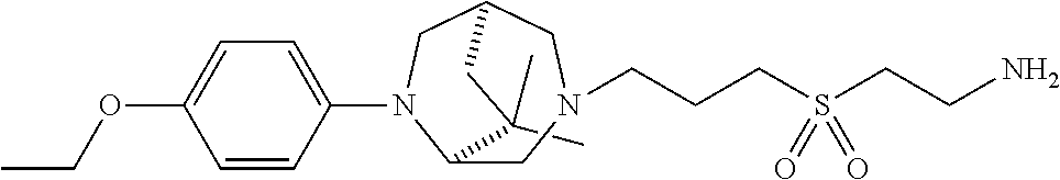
C1(C)(C)C2CN(CCCS(CCN)(=O)=O)CC(CN2C2=CC=C(OCC)C=C2)C1
